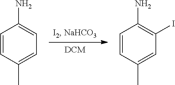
[DCM].C1=CC(C)=CC=C1N.C1=CC(C)=CC(I)=C1N
